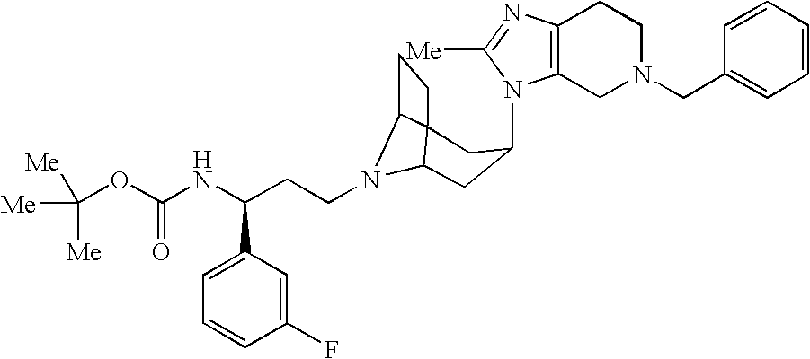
N1(C2CC3N(CCC(NC(OC([Me])([Me])[Me])=O)C4=CC=CC(F)=C4)C4C3(CC4)C2)C2=C(N=C1[Me])CCN(CC1=CC=CC=C1)C2
